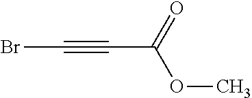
C(C(OC)=O)#CBr
